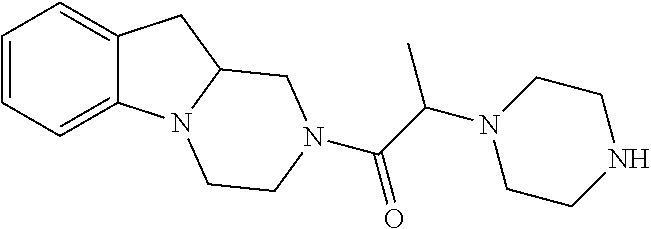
C1=CC=C2C(=C1)CC1N2CCN(C(C(N2CCNCC2)C)=O)C1
